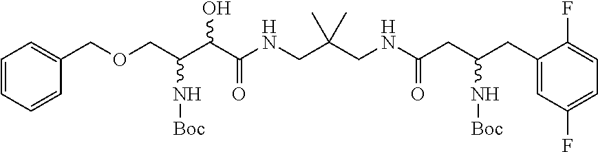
C1=CC=CC(COCC(C(C(NCC(CNC(CC(CC2=CC(F)=CC=C2F)N[Boc])=O)(C)C)=O)O)N[Boc])=C1
